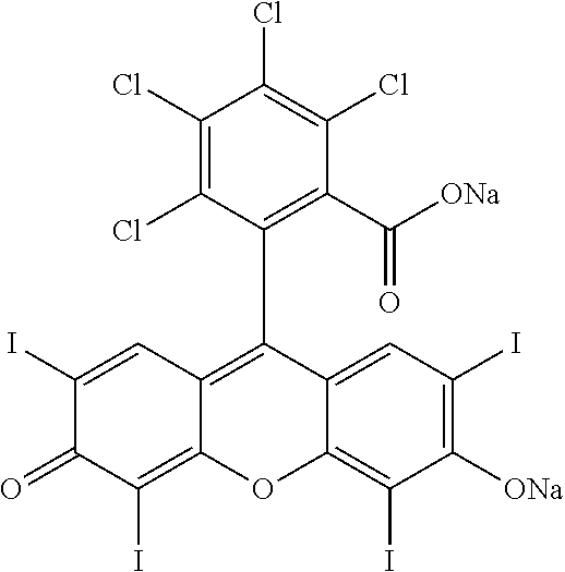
C1(Cl)=C(Cl)C(C2=C3C(=C(I)C(=O)C(I)=C3)OC3=C(I)C([ONa])=C(I)C=C23)=C(C(=O)[ONa])C(Cl)=C1Cl
